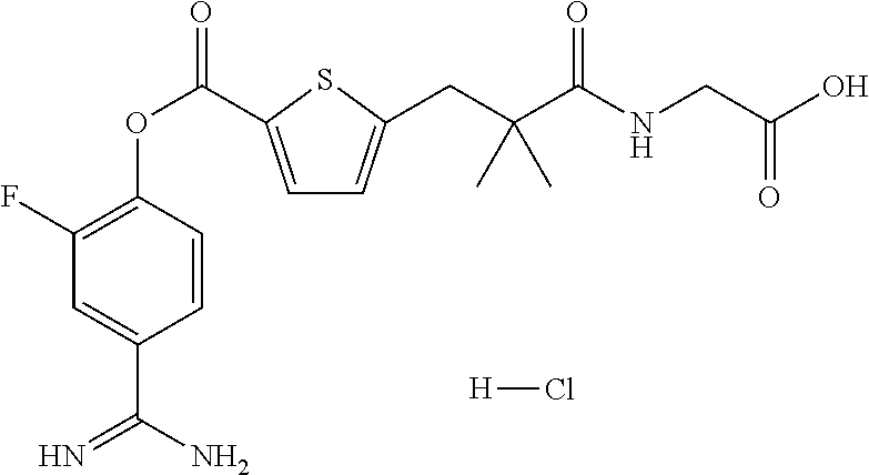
C1(F)=C(OC(=O)C2=CC=C(CC(C(NCC(=O)O)=O)(C)C)S2)C=CC(C(N)=N)=C1.[H]Cl
